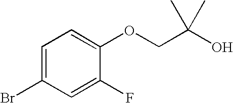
BrC1=CC=C(OCC(O)(C)C)C(F)=C1
